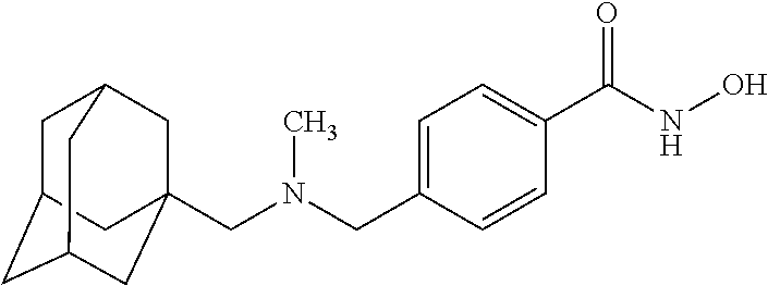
C1C2CC3CC(CN(CC4=CC=C(C(NO)=O)C=C4)C)(CC1C3)C2
